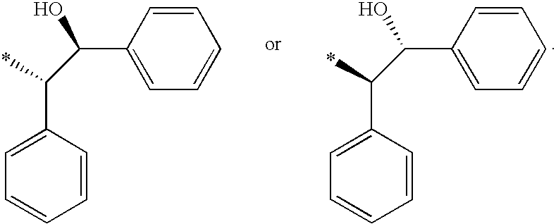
C1=CC=CC(C(C(C2=CC=CC=C2)O)*)=C1.C1=CC=CC(C(C(C2=CC=CC=C2)O)*)=C1
